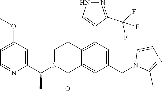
C1(C(N2C(=O)C3=CC(CN4C(C)=NC=C4)=CC(C4=CNN=C4C(F)(F)F)=C3CC2)C)=CC(OC)=CC=N1
